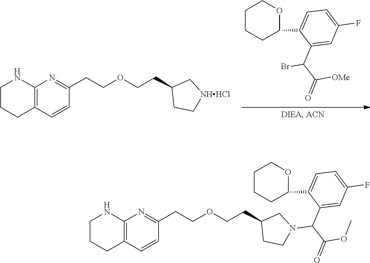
BrC(C(=O)[OMe])C1=CC(F)=CC=C1C1OCCCC1.C1=CC2=C(N=C1CCOCCC1C[NHHCl]CC1)NCCC2.C1=CC2=C(N=C1CCOCCC1CN(C(C(=O)OC)C3=CC(F)=CC=C3C3OCCCC3)CC1)NCCC2
